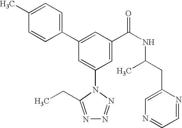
C1(C2=CC(C(NC(CC3=CN=CC=N3)C)=O)=CC(N3C(CC)=NN=N3)=C2)=CC=C(C)C=C1
